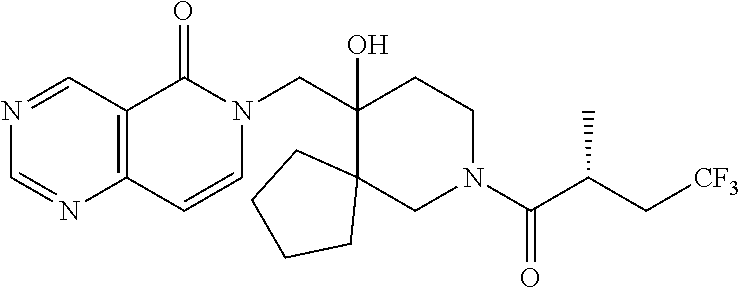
C1=NC2=C(C=N1)C(=O)N(CC1(O)C3(CN(C(C(C[CF3])C)=O)CC1)CCCC3)C=C2
